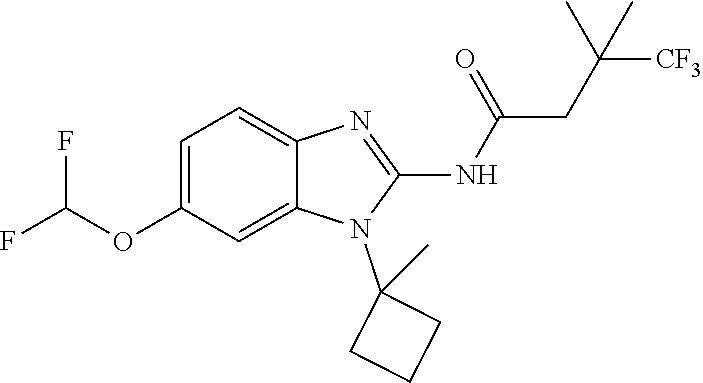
C1=C(OC(F)F)C=C2C(=C1)N=C(NC(=O)CC([CF3])(C)C)N2C1(C)CCC1
